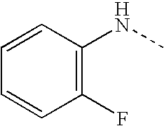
C1=CC(NC)=C(F)C=C1
